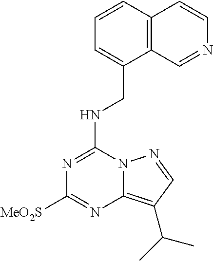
N(C1=NC([MeO2S])=NC2=C(C(C)C)C=NN12)CC1=CC=CC2=C1C=NC=C2
